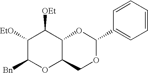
C1([EtO])C([Bn])OC2C(C1[OEt])OC(C1=CC=CC=C1)OC2
